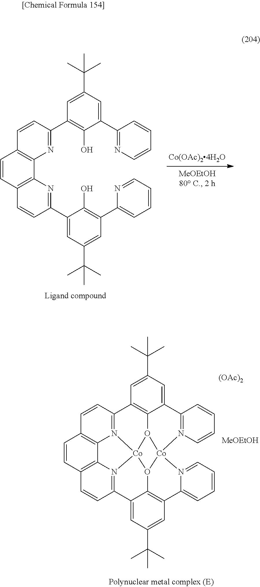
C1=CC(C2=C(O)C(C3=NC=CC=C3)=CC(C(C)(C)C)=C2)=NC2=C1C=CC1=C2N=C(C2=CC(C(C)(C)C)=CC(C3=CC=CC=N3)=C2O)C=C1.C1=CC2=N3C4=C1C=CC1=C4N4=C(C=C1)C1=CC(C(C)(C)C)=CC5=C1O1[Co]34O3C4=C2C=C(C(C)(C)C)C=C4C2=N([Co]13N1=CC=CC=C51)C=CC=C2.[(OAc)2]
